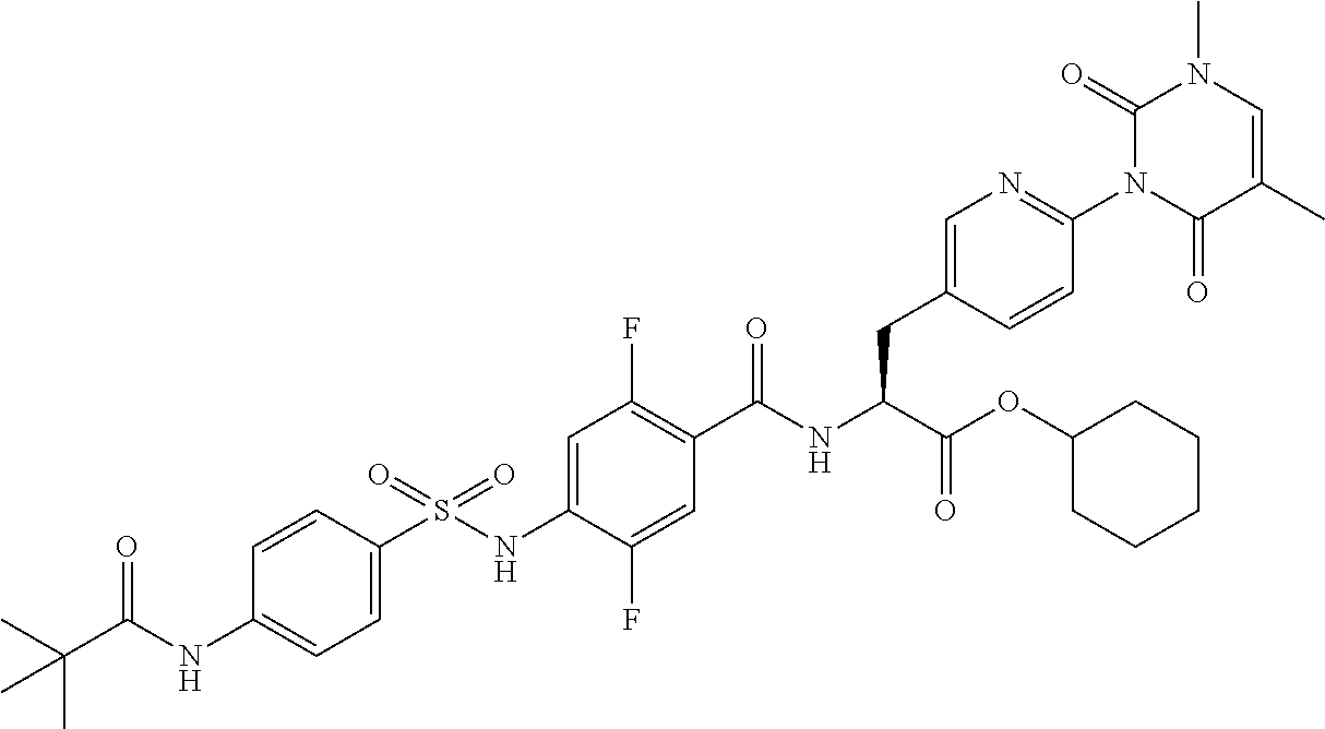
C1=C(S(NC2=CC(F)=C(C(NC(C(OC3CCCCC3)=O)CC3=CN=C(N4C(=O)C(C)=CN(C)C4=O)C=C3)=O)C=C2F)(=O)=O)C=CC(NC(C(C)(C)C)=O)=C1
